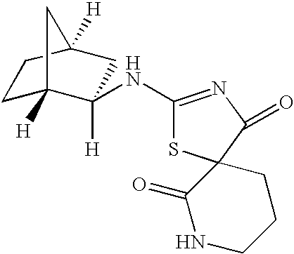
S1C(NC2([H])C3([H])CCC([H])(C2)C3)=NC(=O)C12C(=O)NCCC2
